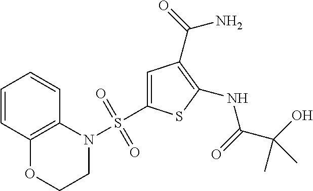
C1(NC(=O)C(O)(C)C)=C(C(=O)N)C=C(S(N2CCOC3=C2C=CC=C3)(=O)=O)S1
